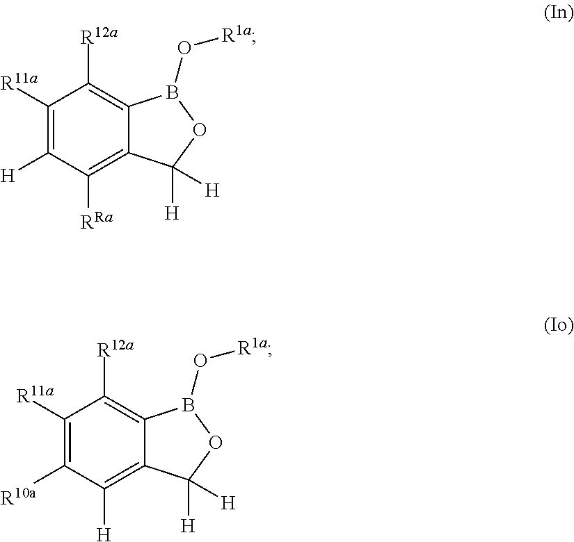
C1([R11a])=C([H])C([RRa])=C2C(=C1[R12a])B(O[R1a])OC2([H])[H].C1([R11a])=C([R10a])C([H])=C2C(=C1[R12a])B(O[R1a])OC2([H])[H]
